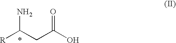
[R]C(CC(O)=O)N.*
